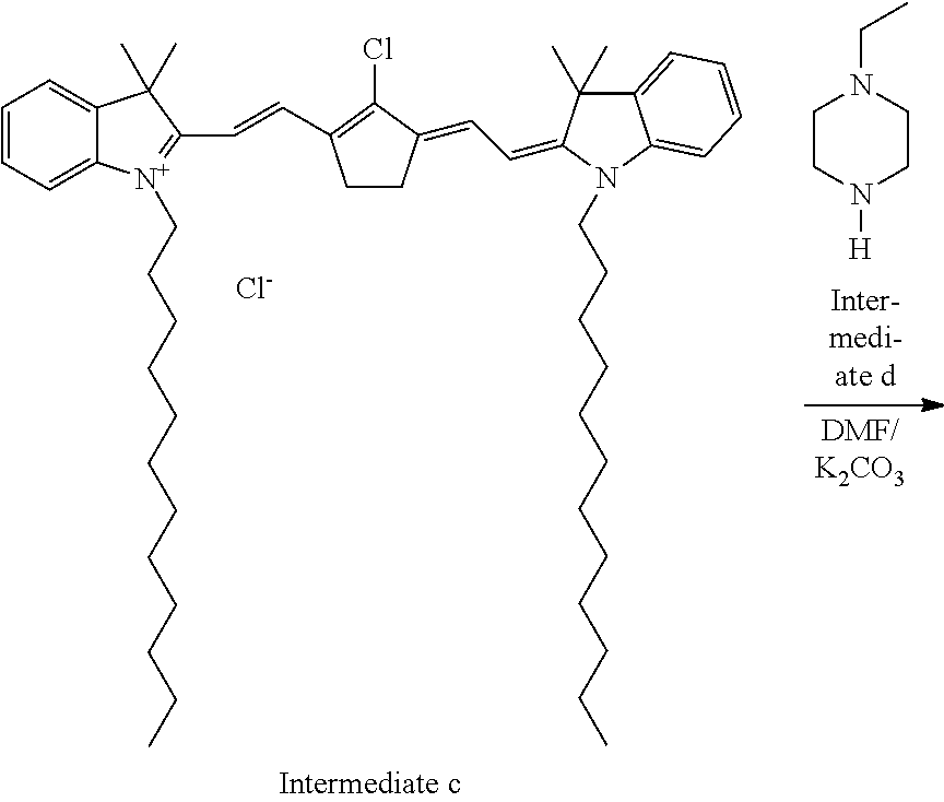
C1=CC=C2C(=C1)C(C)(C)C(C=CC1=C(Cl)C(=CC=C3C(C)(C)C4=CC=CC=C4N3CCCCCCCCCCCC)CC1)=[N+]2CCCCCCCCCCCC.C1CN([H])CCN1CC.[Cl-]
